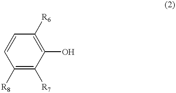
C1([R8])=C([R7])C(O)=C([R6])C=C1
